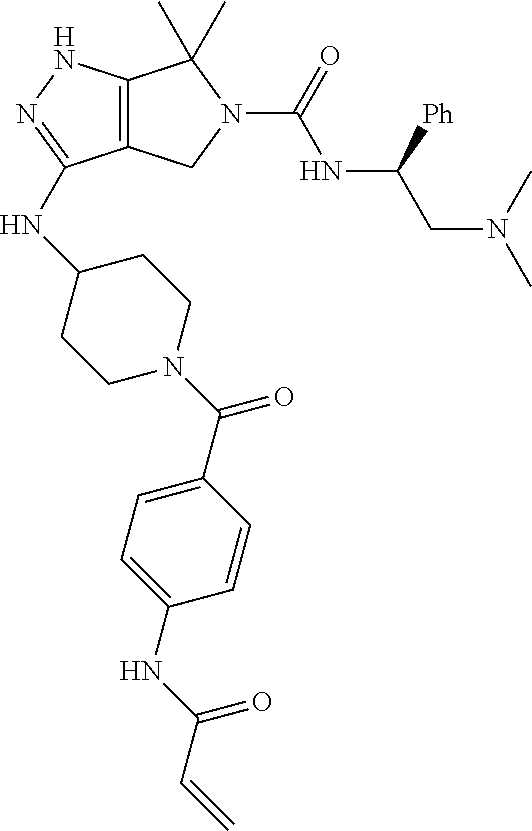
C12=C(NN=C1NC1CCN(C(C3=CC=C(NC(C=C)=O)C=C3)=O)CC1)C(C)(C)N(C(=O)NC(CN(C)C)[Ph])C2
